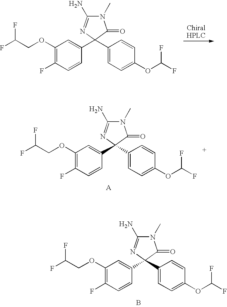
C(COC1=C(F)C=CC(C2(C3=CC=C(OC(F)F)C=C3)N=C(N)N(C)C2=O)=C1)(F)F.C(COC1=C(F)C=CC(C2(C3=CC=C(OC(F)F)C=C3)N=C(N)N(C)C2=O)=C1)(F)F.C(COC1=C(F)C=CC(C2(C3=CC=C(OC(F)F)C=C3)N=C(N)N(C)C2=O)=C1)(F)F.B
